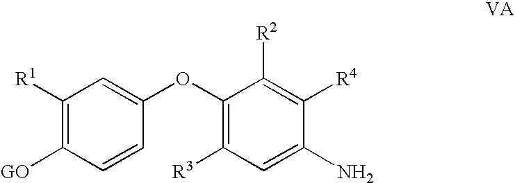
C1=CC(OC2=C([R3])C=C(N)C([R4])=C2[R2])=CC([R1])=C1[GO]
